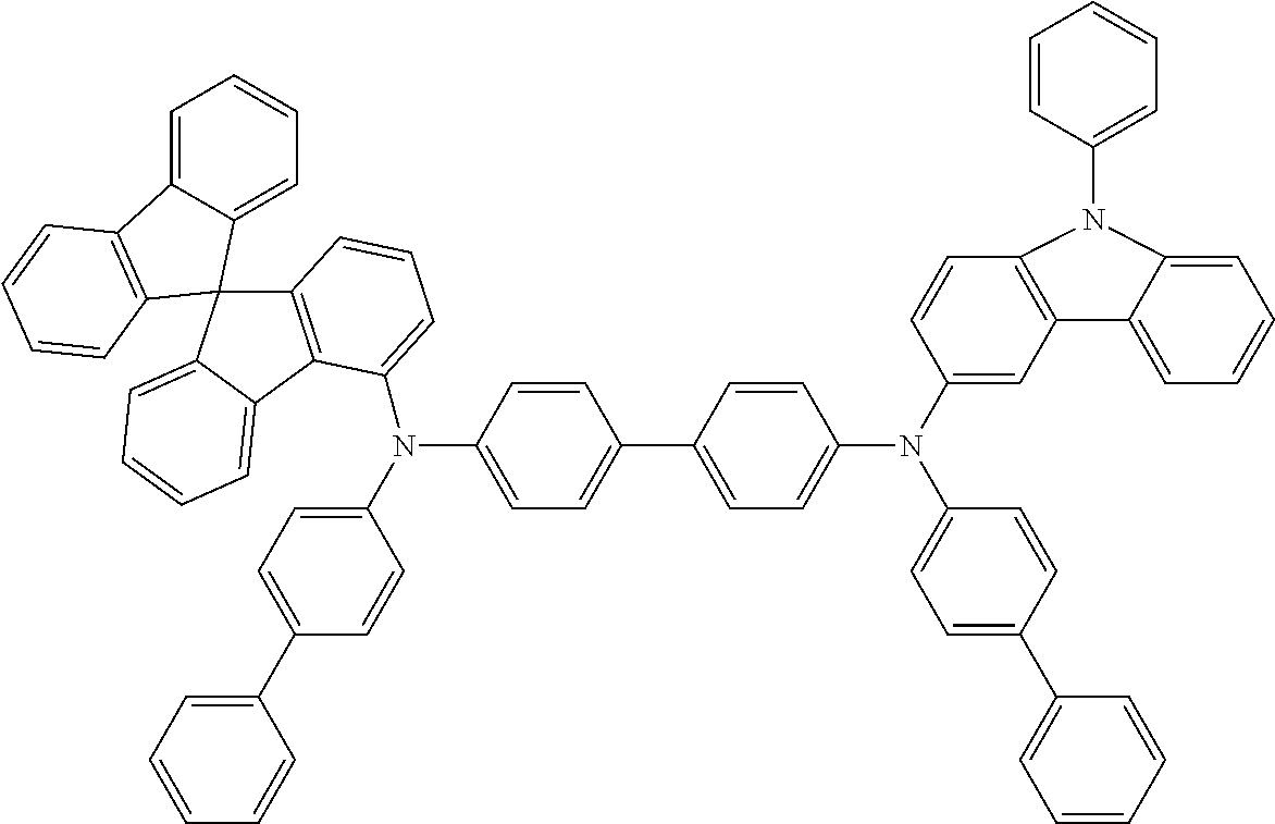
C12=C(C3=CC=CC=C3C13C1=CC=CC=C1C1=C3C=CC=C1)C(N(C1=CC=C(C3=CC=CC=C3)C=C1)C1=CC=C(C3=CC=C(N(C4=CC=C(C5=CC=CC=C5)C=C4)C4=CC5=C(C=C4)N(C4=CC=CC=C4)C4=CC=CC=C54)C=C3)C=C1)=CC=C2
